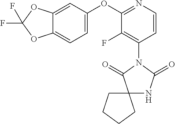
C12(NC(=O)N(C3=C(F)C(OC4=CC=C5C(=C4)OC(F)(F)O5)=NC=C3)C1=O)CCCC2
